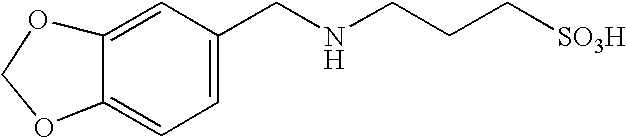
C1=C2C(=CC=C1CNCCC[SO3H])OCO2
